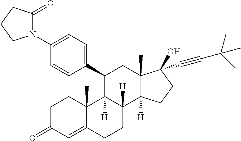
C1(C2C3([H])C([H])(C4([H])C(C)(C2)C(O)(C#CC(C)(C)C)CC4)CCC2=CC(=O)CCC32C)=CC=C(N2C(=O)CCC2)C=C1
